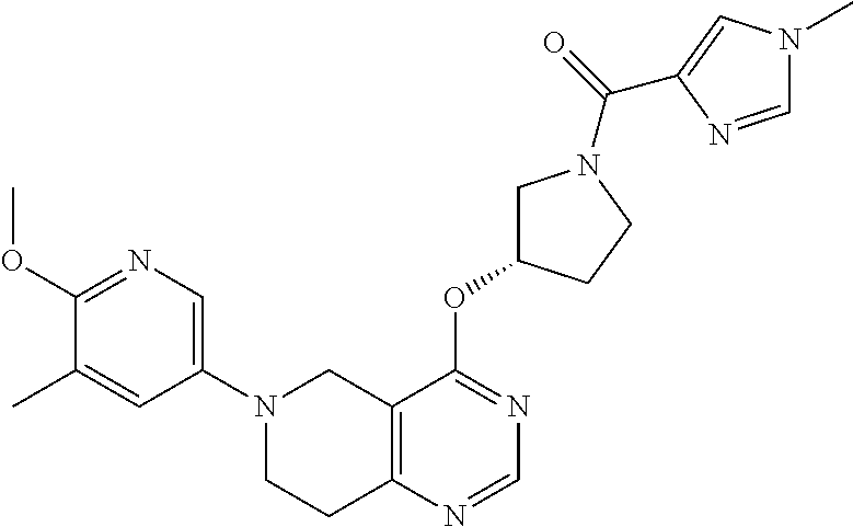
C1(N2CCC3=C(C2)C(OC2CN(C(=O)C4=CN(C)C=N4)CC2)=NC=N3)=CN=C(OC)C(C)=C1
